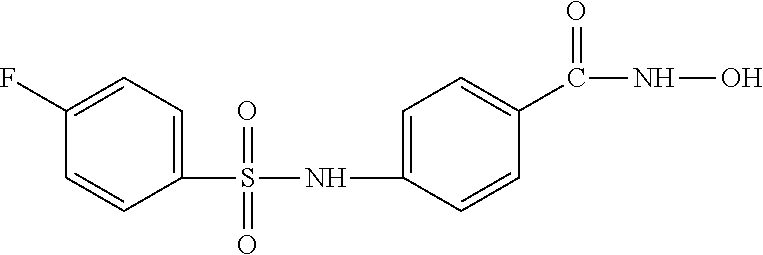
C1(F)=CC=C(S(=O)(=O)NC2=CC=C(C(NO)=O)C=C2)C=C1
